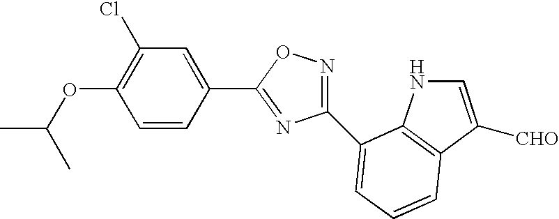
C1(OC(C)C)=C(Cl)C=C(C2=NC(C3=CC=CC4=C3NC=C4[CHO])=NO2)C=C1
